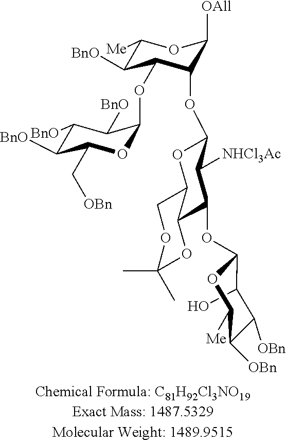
C1(O)C(OC2C([NHCl3Ac])C(OC3C(OC4OC(C[OBn])C([BnO])C([BnO])C4[BnO])C([BnO])C([Me])OC3[OAll])OC3C2OC(C)(C)OC3)OC([Me])C([OBn])C1[OBn]
